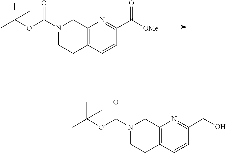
C1(C(=O)[OMe])=NC2=C(CCN(C(=O)OC(C)(C)C)C2)C=C1.C1(CO)=NC2=C(CCN(C(=O)OC(C)(C)C)C2)C=C1
